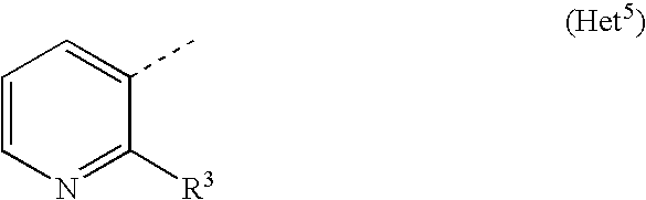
C1=CN=C([R3])C(C)=C1
